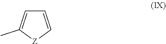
C1=C[Z]C(C)=C1
